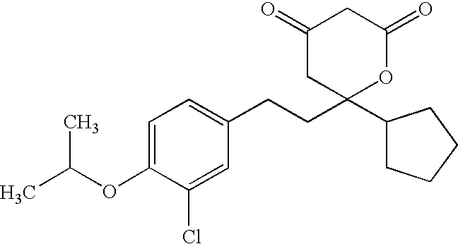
C1=C(OC(C)C)C(Cl)=CC(CCC2(C3CCCC3)OC(=O)CC(=O)C2)=C1
